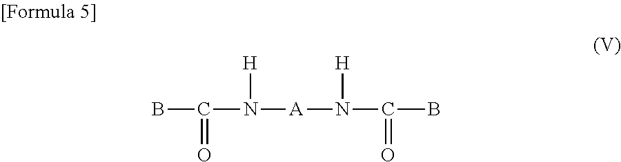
BC(N([A]N(C(B)=O)[H])[H])=O
